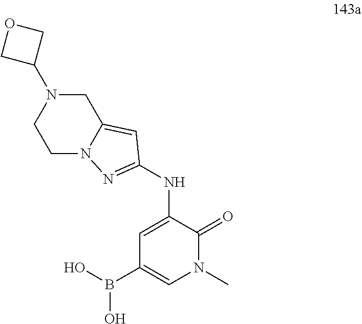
N(C1=CC(B(O)O)=CN(C)C1=O)C1=NN2CCN(C3COC3)CC2=C1
